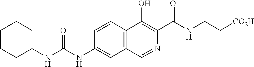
C1(NC(=O)NC2CCCCC2)=CC2=C(C=C1)C(O)=C(C(NCC[CO2H])=O)N=C2
